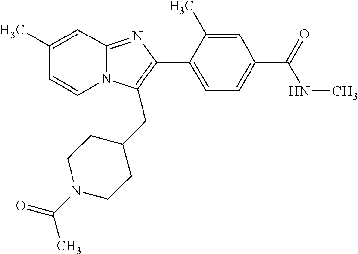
C1(C)=CC(C(NC)=O)=CC=C1C1=C(CC2CCN(C(=O)C)CC2)N2C(=N1)C=C(C)C=C2
